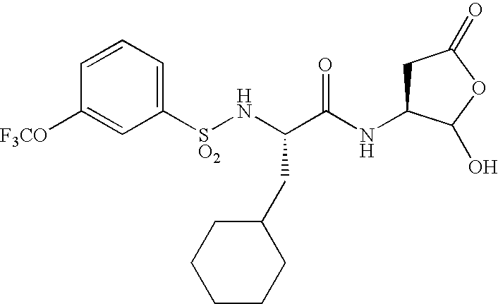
C1=CC=C([SO2]NC(C(NC2CC(=O)OC2O)=O)CC2CCCCC2)C=C1[F3CO]
